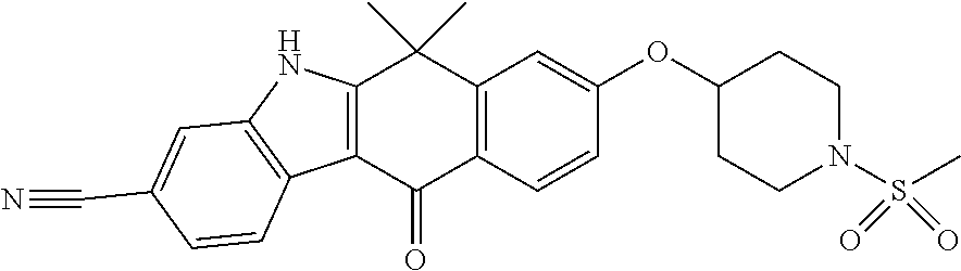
C12=C(C=CC(OC3CCN(S(C)(=O)=O)CC3)=C1)C(=O)C1=C(C2(C)C)NC2=C1C=CC(C#N)=C2
